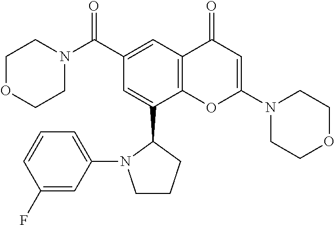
N1(C2=CC(=O)C3=C(O2)C(C2N(C4=CC=CC(F)=C4)CCC2)=CC(C(N2CCOCC2)=O)=C3)CCOCC1
